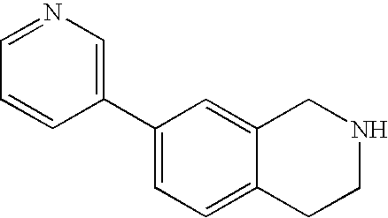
C1(C2=CN=CC=C2)=CC=C2C(=C1)CNCC2
